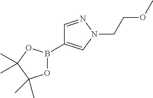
C1=NN(CCOC)C=C1B1OC(C)(C)C(C)(C)O1
